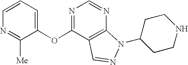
C1=CC=C(OC2=NC=NC3=C2C=NN3C2CCNCC2)C([Me])=N1
